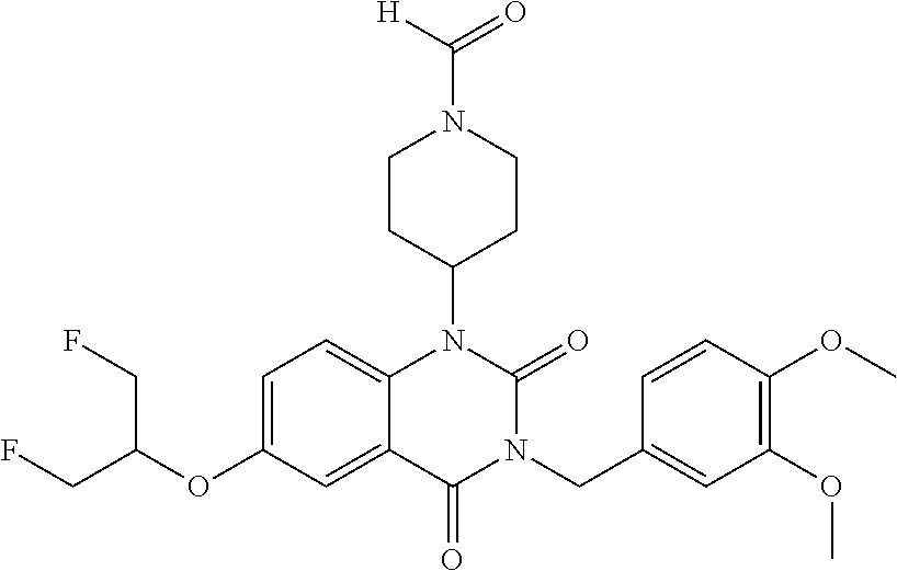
C1=C(OC(CF)CF)C=C2C(=C1)N(C1CCN(C(=O)[H])CC1)C(=O)N(CC1=CC(OC)=C(OC)C=C1)C2=O
